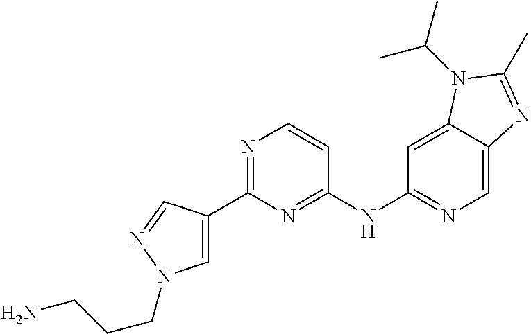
C1(NC2=NC(C3=CN(CCCN)N=C3)=NC=C2)=NC=C2C(=C1)N(C(C)C)C(C)=N2
